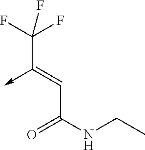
C(C(NCC)=O)=C(->C)C(F)(F)F
